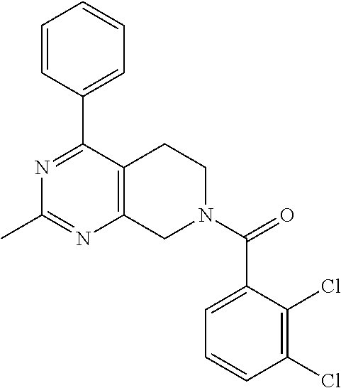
N1=C(C2=CC=CC=C2)C2=C(N=C1C)CN(C(C1=CC=CC(Cl)=C1Cl)=O)CC2
